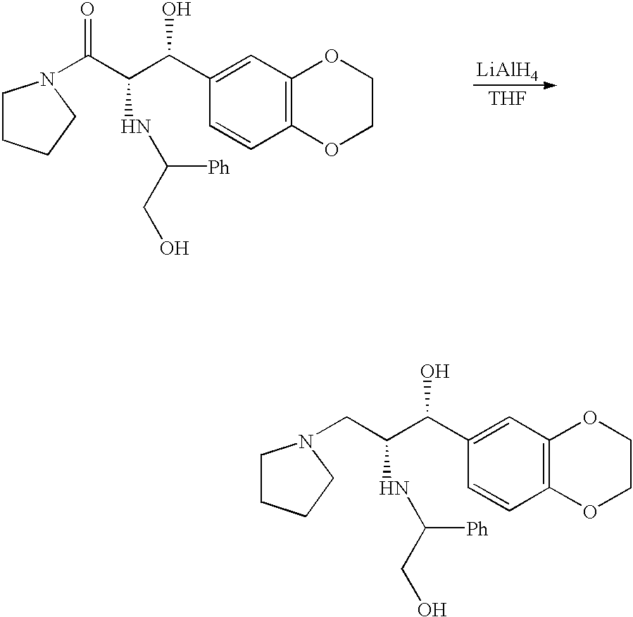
C1CCCN1C(=O)C(C(C1=CC2=C(C=C1)OCCO2)O)NC(CO)[Ph].[LiAlH4].[THF].C1CCCN1CC(C(C1=CC2=C(C=C1)OCCO2)O)NC(CO)[Ph]
